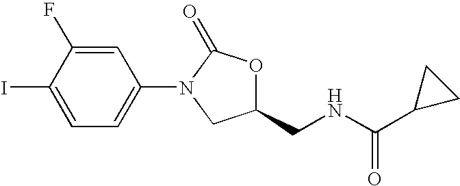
C1=C(F)C(I)=CC=C1N1CC(CNC(C2CC2)=O)OC1=O
